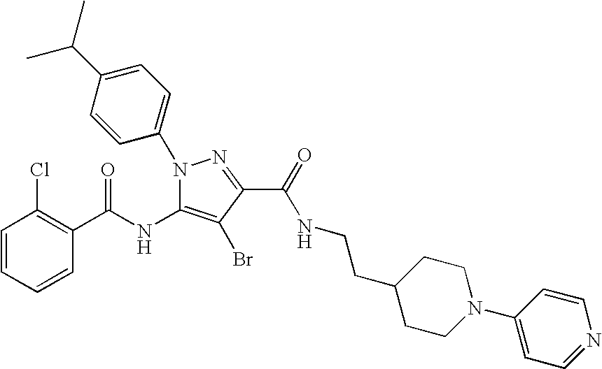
C1=CC=CC(C(NC2=C(Br)C(C(=O)NCCC3CCN(C4=CC=NC=C4)CC3)=NN2C2=CC=C(C(C)C)C=C2)=O)=C1Cl
